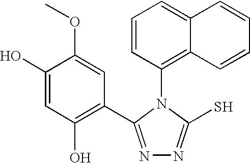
C1=CC(N2C(S)=NN=C2C2=C(O)C=C(O)C(OC)=C2)=C2C(=C1)C=CC=C2
